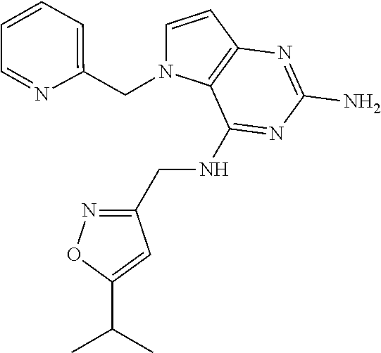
C1=CC2=C(N1CC1=CC=CC=N1)C(NCC1=NOC(C(C)C)=C1)=NC(N)=N2
